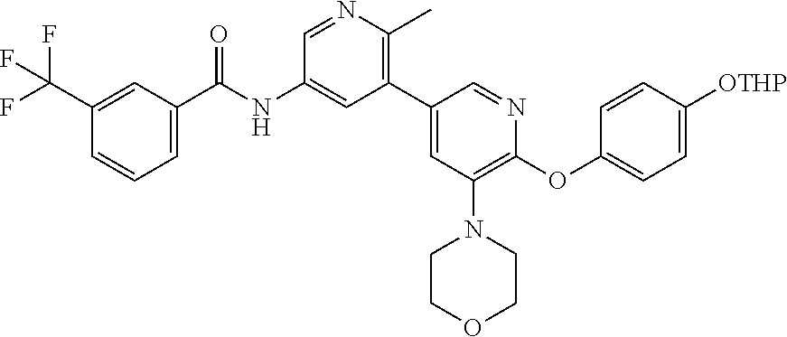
FC(C1=CC(C(NC2=CC(C3=CC(N4CCOCC4)=C(OC4=CC=C([OTHP])C=C4)N=C3)=C(C)N=C2)=O)=CC=C1)(F)F
